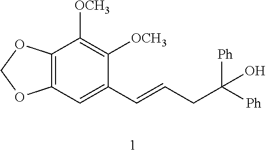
C12=C(OCO1)C([OCH3])=C([OCH3])C(C=CCC([Ph])([Ph])O)=C2
